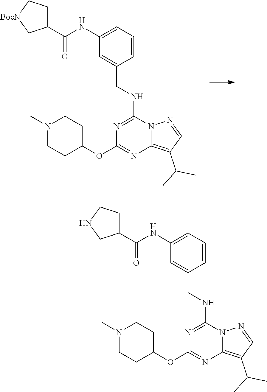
C1(NC(=O)C2CC[BocN]C2)=CC=CC(CNC2=NC(OC3CCN(C)CC3)=NC3=C(C(C)C)C=NN23)=C1.C1(NC(=O)C2CCNC2)=CC=CC(CNC2=NC(OC3CCN(C)CC3)=NC3=C(C(C)C)C=NN23)=C1
